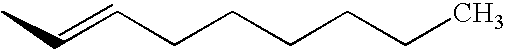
C(=CCCCCCC)C
